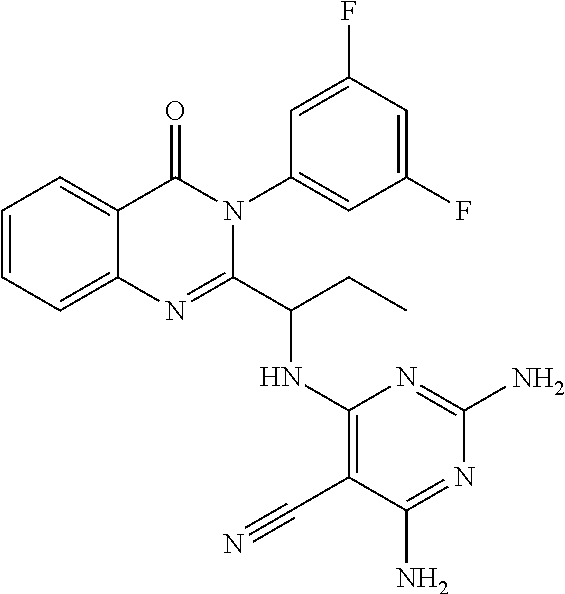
C1=CC=C2C(=C1)C(=O)N(C1=CC(F)=CC(F)=C1)C(C(CC)NC1=C(C#N)C(N)=NC(N)=N1)=N2
